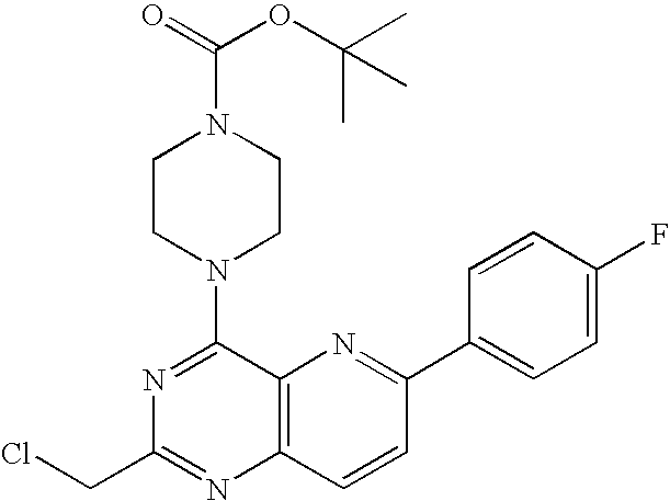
N1=C(N2CCN(C(=O)OC(C)(C)C)CC2)C2=C(N=C1CCl)C=CC(C1=CC=C(F)C=C1)=N2
